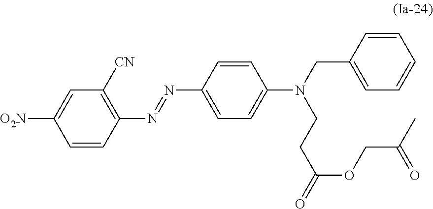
C1=CC(N=NC2=CC=C(N(CC3=CC=CC=C3)CCC(=O)OCC(C)=O)C=C2)=C([CN])C=C1[O2N]
